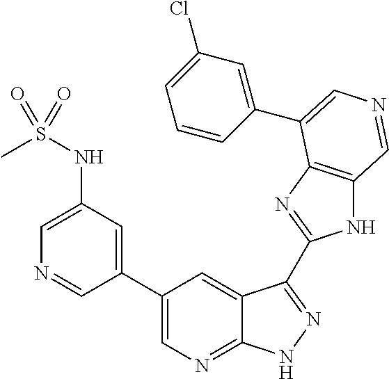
C1(C2=CN=C3C(=C2)C(C2=NC4=C(N2)C=NC=C4C2=CC(Cl)=CC=C2)=NN3)=CC(NS(C)(=O)=O)=CN=C1
